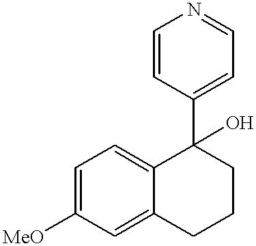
C1=C([MeO])C=C2C(=C1)C(C1=CC=NC=C1)(O)CCC2
